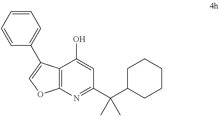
C12=C(N=C(C(C3CCCCC3)(C)C)C=C1O)OC=C2C1=CC=CC=C1
